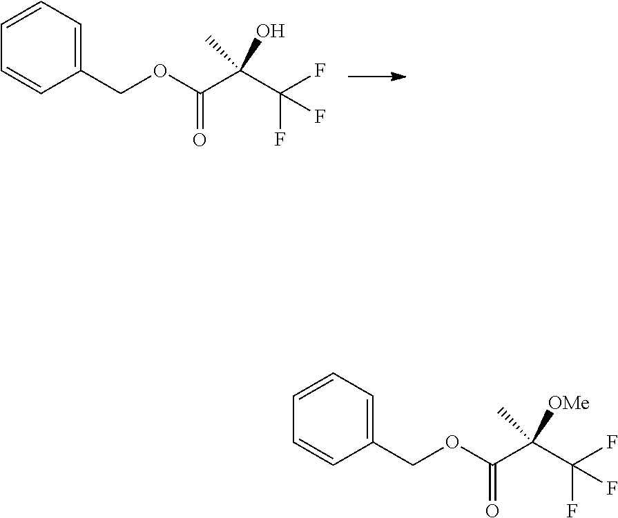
O(C(=O)C(C(F)(F)F)(O)C)CC1=CC=CC=C1.O(C(=O)C(C(F)(F)F)([OMe])C)CC1=CC=CC=C1
